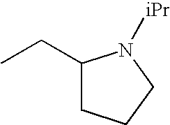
C1(CC)CCCN1[iPr]
